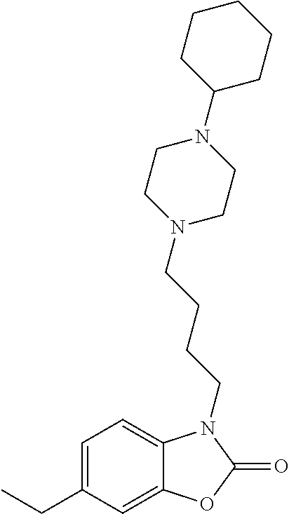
C1=C(CC)C=C2C(=C1)N(CCCCN1CCN(C3CCCCC3)CC1)C(=O)O2
